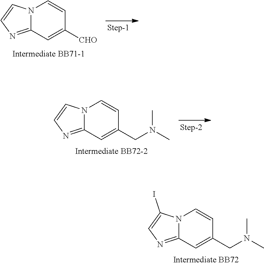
N12C(=NC=C1)C=C([CHO])C=C2.N12C(=NC=C1)C=C(CN(C)C)C=C2.N12C(=NC=C1I)C=C(CN(C)C)C=C2
